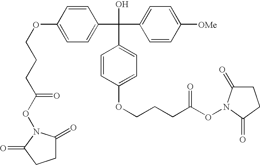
C1=CC(OCCCC(ON2C(=O)CCC2=O)=O)=CC=C1C(C1=CC=C([OMe])C=C1)(O)C1=CC=C(OCCCC(ON2C(=O)CCC2=O)=O)C=C1
